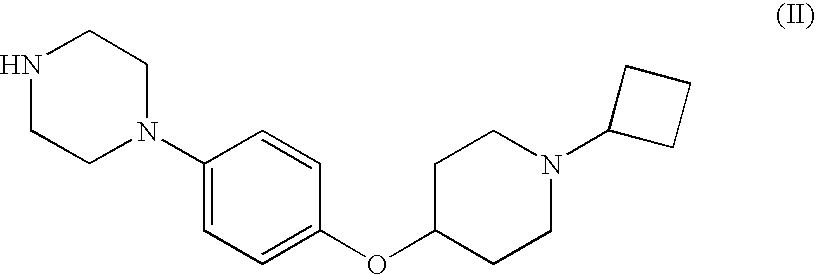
C1(N2CCNCC2)=CC=C(OC2CCN(C3CCC3)CC2)C=C1
